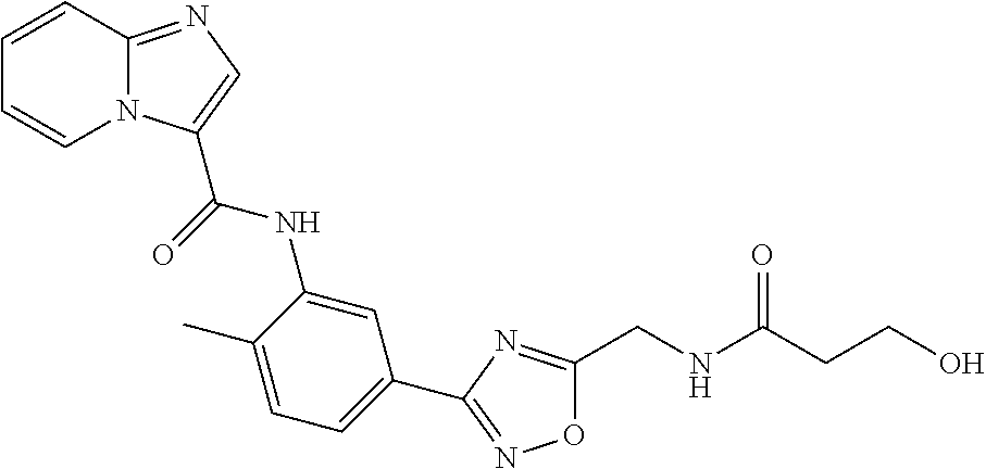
N12C(=NC=C1C(=O)NC1=CC(C3=NOC(CNC(CCO)=O)=N3)=CC=C1C)C=CC=C2
